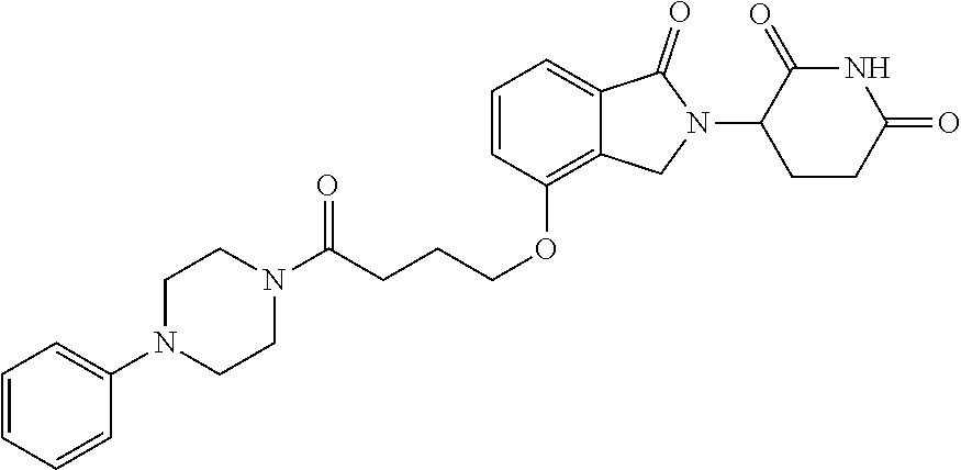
C(COC1=C2C(=CC=C1)C(=O)N(C1CCC(=O)NC1=O)C2)CC(N1CCN(C2=CC=CC=C2)CC1)=O
